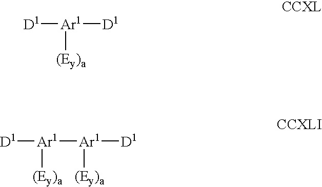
[D1][Ar1]([D1])[(Ey)a].[D1][Ar1]([Ar1]([D1])[(Ey)a])[(Ey)a]
